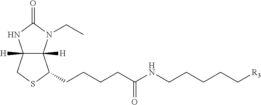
C12([H])C([H])(N(CC)C(=O)N1)C(CCCCC(NCCCCC[R3])=O)SC2
